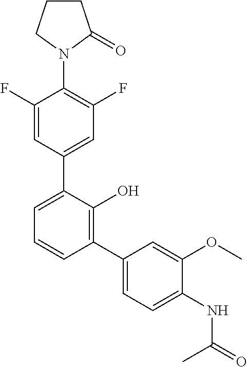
C1(N2C(=O)CCC2)=C(F)C=C(C2=CC=CC(C3=CC=C(NC(C)=O)C(OC)=C3)=C2O)C=C1F
